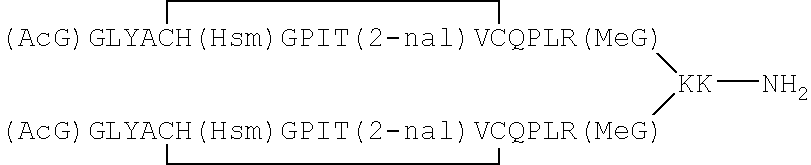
[(AcG)GLYACH(Hsm)GPIT(2-nal)VCQPLR(MeG)]1([KK]([(AcG)GLYACH(Hsm)GPIT(2-nal)VCQPLR(MeG)]2CC2)N)CC1
